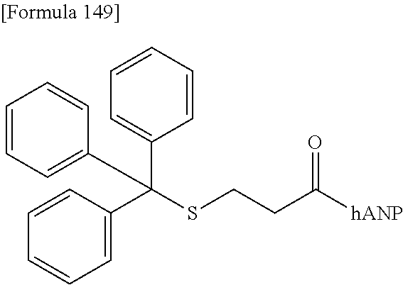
C1=CC=C(C(SCCC(=O)[hANP])(C2=CC=CC=C2)C2=CC=CC=C2)C=C1
